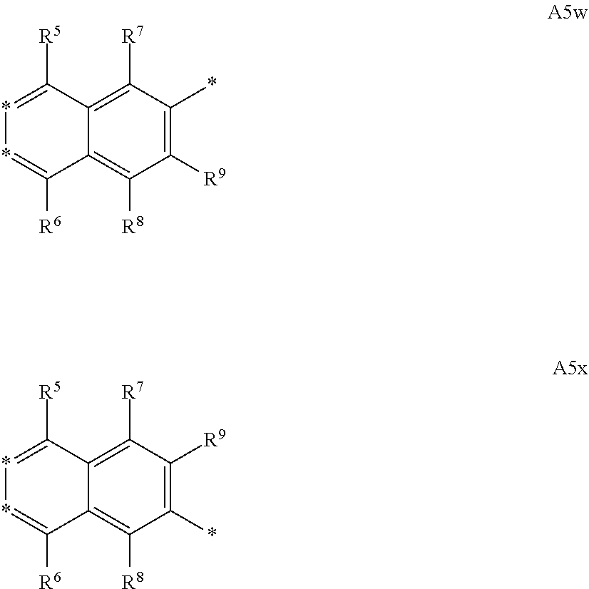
C1([R7])=C2C([R5])=**=C([R6])C2=C([R8])C([R9])=C1*.C1([R7])=C2C([R5])=**=C([R6])C2=C([R8])C(*)=C1[R9]
